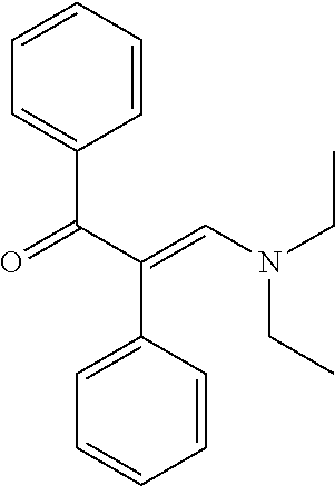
C1=CC=CC=C1C(C(=CN(CC)CC)C1=CC=CC=C1)=O
